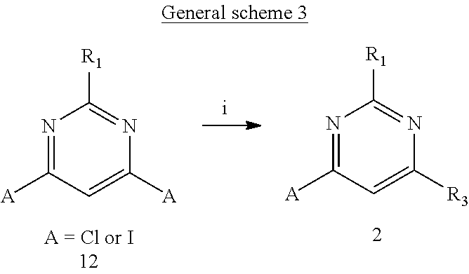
N1=C([A])C=C([A])N=C1[R1].N1=C([A])C=C([R3])N=C1[R1]
